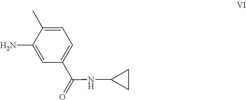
C1=C(C)C(N)=CC(C(=O)NC2CC2)=C1
